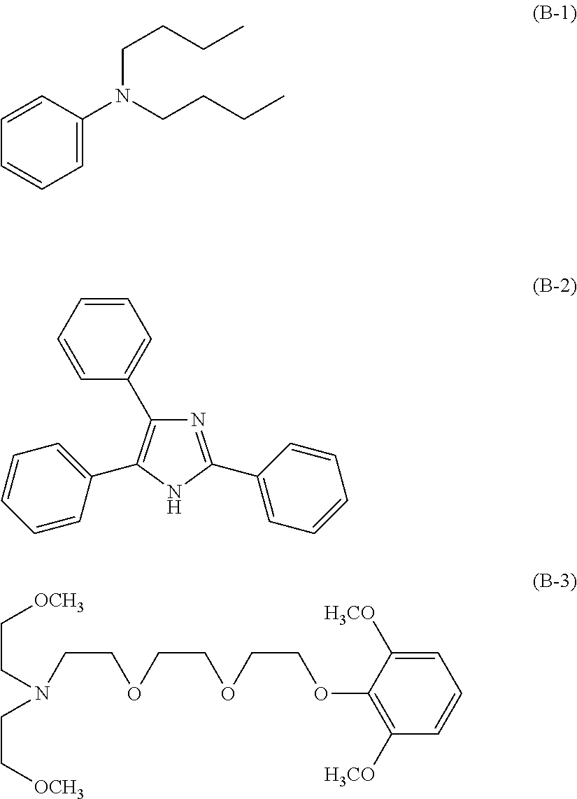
C1=C(N(CCCC)CCCC)C=CC=C1.N1=C(C2=CC=CC=C2)NC(C2=CC=CC=C2)=C1C1=CC=CC=C1.O(CCN(CC[OCH3])CC[OCH3])CCOCCOC1=C([H3CO])C=CC=C1[H3CO]
